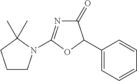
C1(=O)N=C(N2CCCC2(C)C)OC1C1=CC=CC=C1
